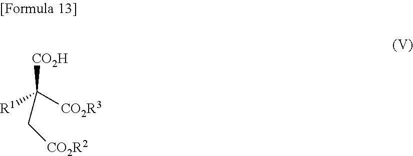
[R1]C([CO2R3])([CO2H])C[CO2R2]
